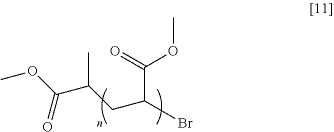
COC(C(CC(Br)C(OC)=O)C)=O
